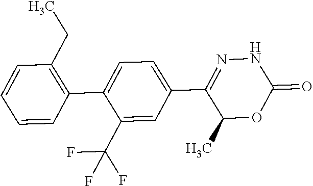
C1=CC(C2=CC=C(C3=NNC(=O)OC3C)C=C2C(F)(F)F)=C(CC)C=C1
